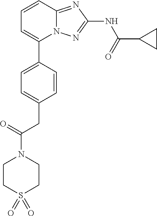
C1=CC2=NC(NC(=O)C3CC3)=NN2C(C2=CC=C(CC(=O)N3CCS(=O)(=O)CC3)C=C2)=C1
